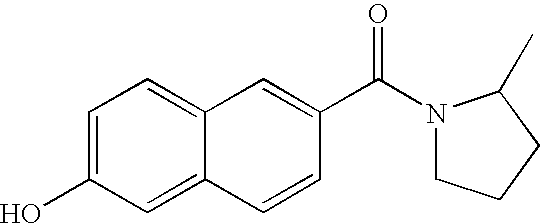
C1=C(O)C=C2C(=C1)C=C(C(=O)N1CCCC1C)C=C2
